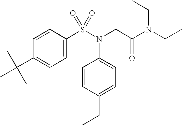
C1=C(C(C)(C)C)C=CC(S(N(CC(N(CC)CC)=O)C2=CC=C(CC)C=C2)(=O)=O)=C1
